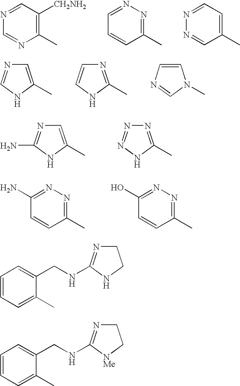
C1(C)=C([CH2NH2])C=NC=N1.C1(C)=NN=CC=C1.C1(C)=CC=NN=C1.C1=C(C)NC=N1.N1=C(C)NC=C1.C1=CN=CN1C.C1=C(C)NC(N)=N1.N1=C(C)NN=N1.C1(C)=NN=C(N)C=C1.C1(C)=NN=C(O)C=C1.C1N=C(NCC2=CC=CC=C2C)NC1.C1N=C(NCC2=CC=CC=C2C)[NMe]C1
